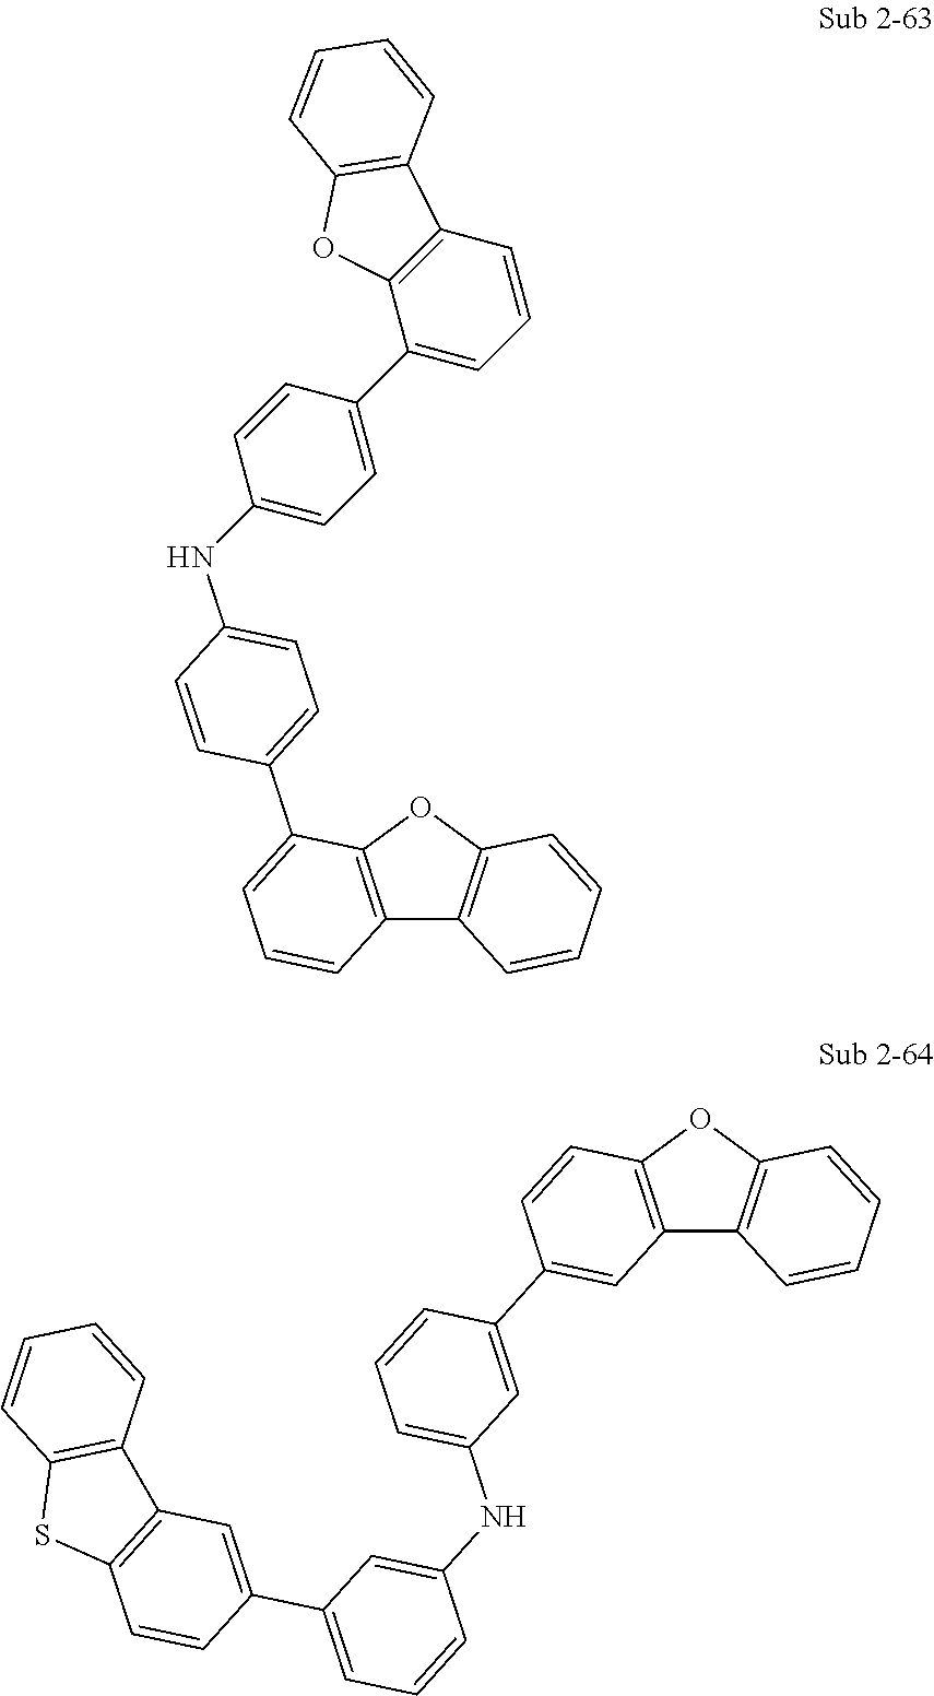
C12=C(OC3=C1C=CC=C3)C(C1=CC=C(NC3=CC=C(C4=CC=CC5=C4OC4=C5C=CC=C4)C=C3)C=C1)=CC=C2.C12=C(OC3=C1C=CC=C3)C=CC(C1=CC(NC3=CC(C4=CC5=C(C=C4)SC4=C5C=CC=C4)=CC=C3)=CC=C1)=C2
